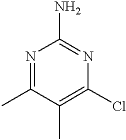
N1=C(C)C(C)=C(Cl)N=C1N
